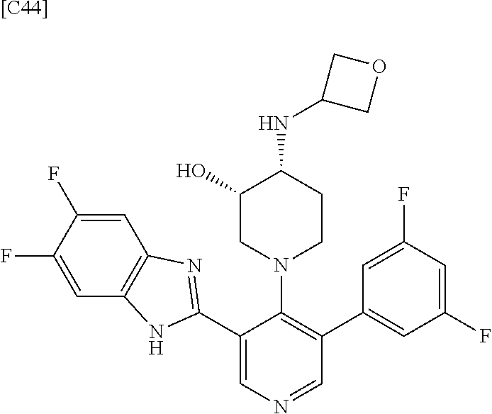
C1=C(F)C(F)=CC2=C1N=C(C1=CN=CC(C3=CC(F)=CC(F)=C3)=C1N1CCC(NC3COC3)C(O)C1)N2.[[C44]]
